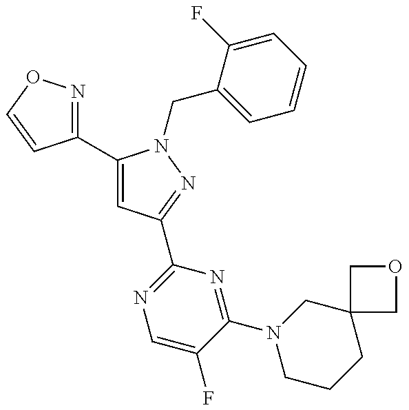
C1(C2=CC(C3=NC=C(F)C(N4CCCC5(C4)COC5)=N3)=NN2CC2=CC=CC=C2F)=NOC=C1
